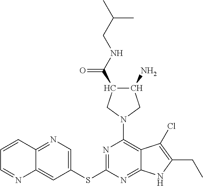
N1=C(SC2=CN=C3C(=C2)N=CC=C3)N=C2C(=C1N1CC(N)C(C(=O)NCC(C)C)C1)C(Cl)=C(CC)N2
